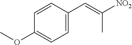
C1=C(C=C(C)[NO2])C=CC(OC)=C1
